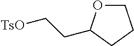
[TsO]CCC1OCCC1
